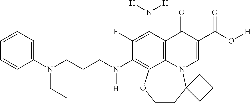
C1(F)=C(N([H])[H])C2=C3N(C=C(C(=O)O[H])C2=O)C2(CCOC3=C1N(CCCN(CC)C1=CC=CC=C1)[H])CCC2
